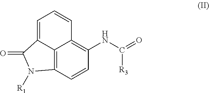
C1=C2C3=C(C=CC(NC(=O)[R3])=C3C=C1)N([R1])C2=O
